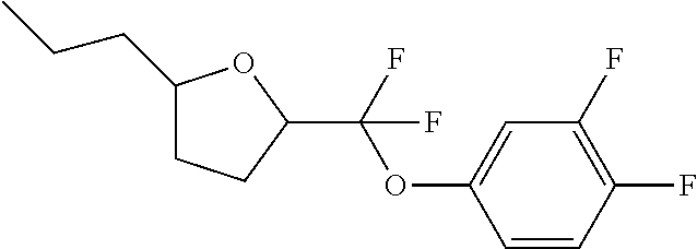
C1(CCC)CCC(C(OC2=CC(F)=C(F)C=C2)(F)F)O1
